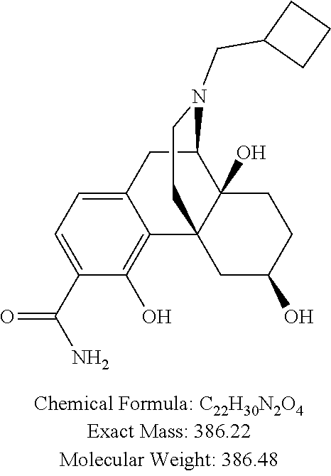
C1(C(N)=O)=CC=C2C(=C1O)C13C(O)(C(C2)N(CC2CCC2)CC1)CCC(O)C3
